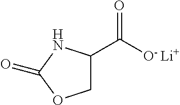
C1C(C(=O)[O- Li+])NC(=O)O1
